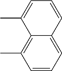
C1=CC=C2C(=C1C)C(C)=CC=C2
